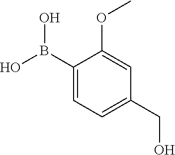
C1(B(O)O)=CC=C(CO)C=C1OC
